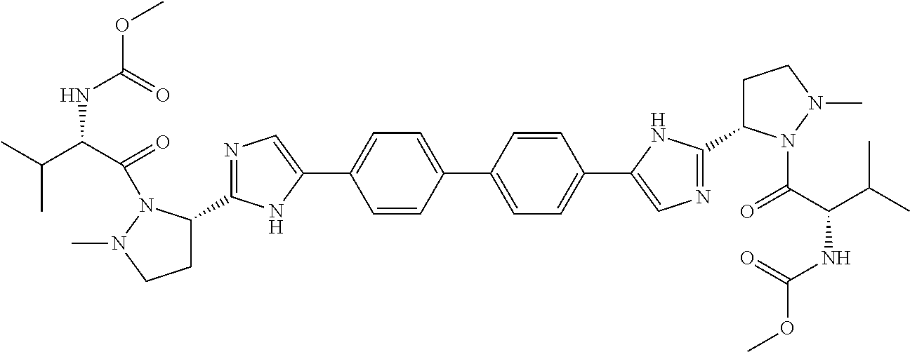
C1=CC(C2=CC=C(C3=CN=C(C4CCN(C)N4C(C(C(C)C)NC(OC)=O)=O)N3)C=C2)=CC=C1C1=CN=C(C2CCN(C)N2C(C(C(C)C)NC(OC)=O)=O)N1
